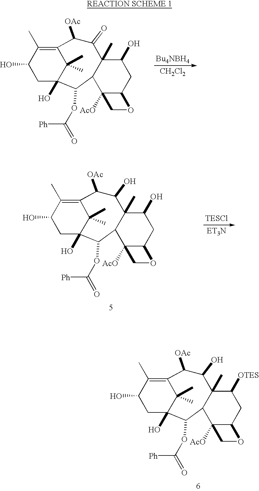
[CH2Cl2].C12=C(C)C(O)CC(O)(C1(C)C)C(OC([Ph])=O)C1C(C)(C(=O)C2[OAc])C(O)CC2C1([AcO])CO2.C12=C(C)C(O)CC(O)(C1(C)C)C(OC([Ph])=O)C1C(C)(C(O)C2[OAc])C(O)CC2C1([AcO])CO2.C12=C(C)C(O)CC(O)(C1(C)C)C(OC([Ph])=O)C1C(C)(C(O)C2[OAc])C([OTES])CC2C1([AcO])CO2
